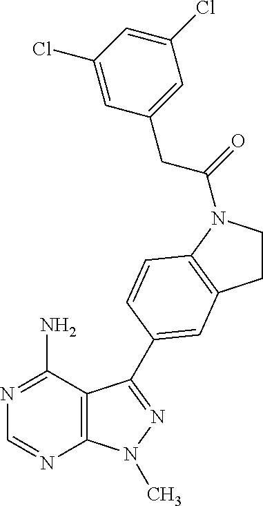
C1=NC2=C(C(N)=N1)C(C1=CC3=C(N(C(=O)CC4=CC(Cl)=CC(Cl)=C4)CC3)C=C1)=NN2C
